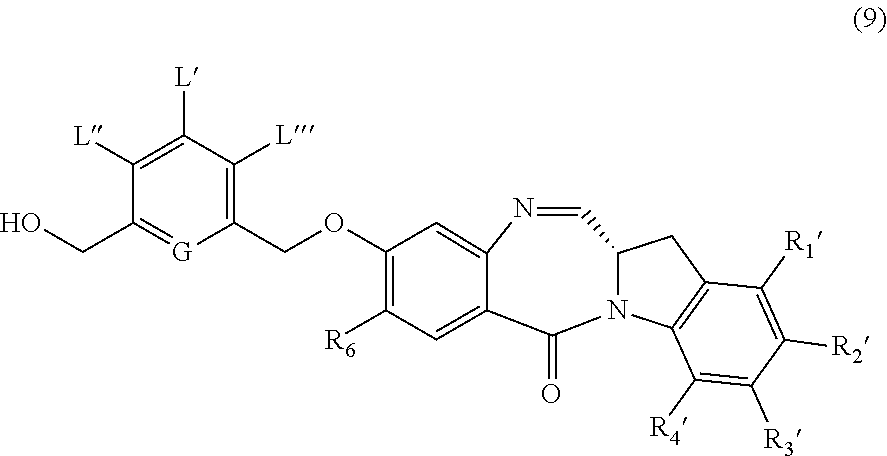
N1=CC2N(C(=O)C3=CC([R6])=C(OCC4=C([L])C([L])=C([L])C(CO)=[G]4)C=C13)C1=C(C2)C([R1])=C([R2])C([R3])=C1[R4]
